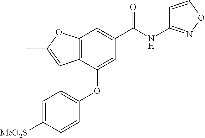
C12=C(C(OC3=CC=C([MeO2S])C=C3)=CC(C(NC3=NOC=C3)=O)=C1)C=C(C)O2
